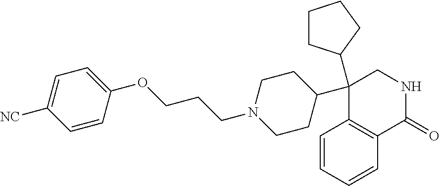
C1(C2(C3CCCC3)C3=C(C=CC=C3)C(=O)NC2)CCN(CCCOC2=CC=C([NC])C=C2)CC1
